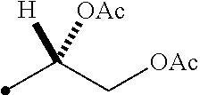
C(C[OAc])(C)([H])[OAc]
